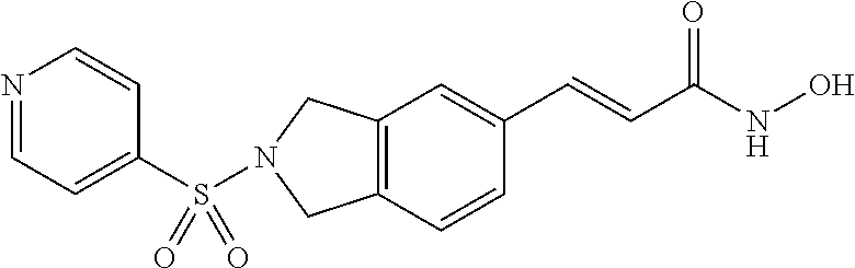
C1(S(N2CC3=C(C=CC(C=CC(NO)=O)=C3)C2)(=O)=O)=CC=NC=C1
